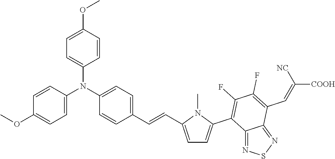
C1=CC(OC)=CC=C1N(C1=CC=C(OC)C=C1)C1=CC=C(C=CC2=CC=C(C3=C(F)C(F)=C(C=C([COOH])[NC])C4=NSN=C43)N2C)C=C1
